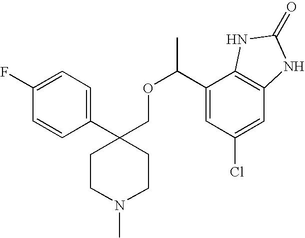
C1(C2(COC(C)C3=CC(Cl)=CC4=C3NC(=O)N4)CCN(C)CC2)=CC=C(F)C=C1
